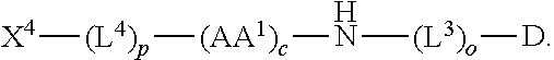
[X4][(L4)p][(AA1)c]N[(L3)o][D]
